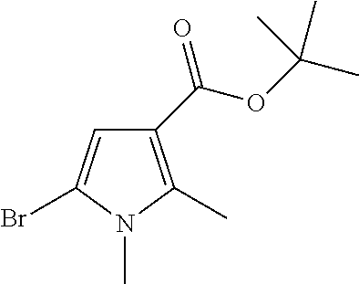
C1(C(OC(C)(C)C)=O)=C(C)N(C)C(Br)=C1
